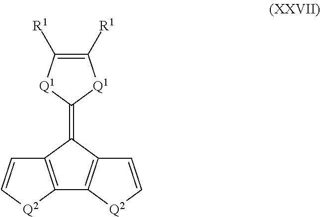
C12=C(C(=C3[Q1]C([R1])=C([R1])[Q1]3)C3=C1[Q2]C=C3)C=C[Q2]2
